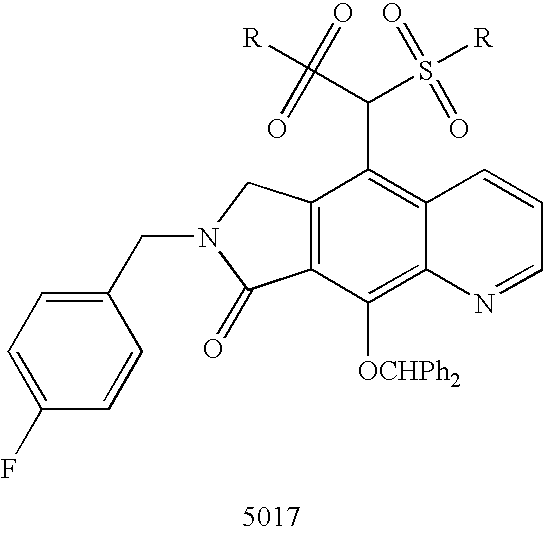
C12=C(C([OCHPh2])=C3C(=C1C(C(=O)(=O)[R])S(=O)(=O)[R])C=CC=N3)C(=O)N(CC1=CC=C(F)C=C1)C2
